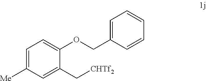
C1=C([Me])C=C(C[CHTf2])C(OCC2=CC=CC=C2)=C1
